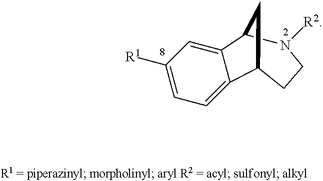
C1([R1])=CC=C2C(=C1)C1N([R2])CCC2C1
